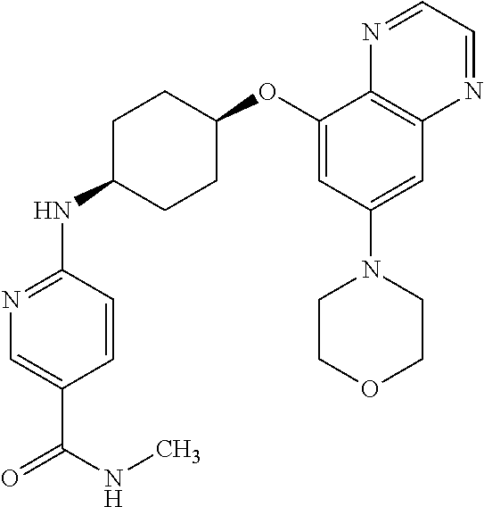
C1=CC(NC2CCC(OC3=CC(N4CCOCC4)=CC4=C3N=CC=N4)CC2)=NC=C1C(NC)=O
